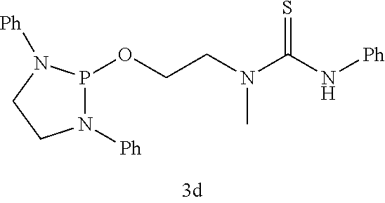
N1([Ph])P(OCCN(C(N[Ph])=S)C)N([Ph])CC1
